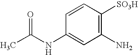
C1=CC([SO3H])=C(N)C=C1NC(C)=O
